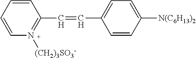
C1=CC(C=CC2=CC=C([N(C6H13)2])C=C2)=N([(CH2)3SO3-])C=C1
